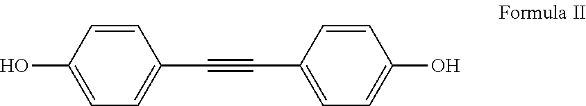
OC1=CC=C(C#CC2=CC=C(O)C=C2)C=C1
